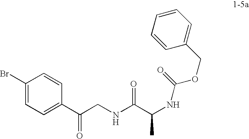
C1(Br)=CC=C(C(CNC(=O)C(C)NC(OCC2=CC=CC=C2)=O)=O)C=C1
